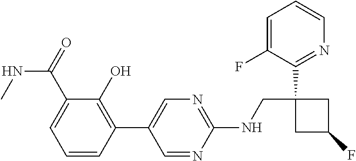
C1(NCC2(C3=NC=CC=C3F)CC(F)C2)=NC=C(C2=C(O)C(C(=O)NC)=CC=C2)C=N1
